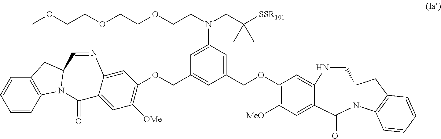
C1NC2=CC(OCC3=CC(N(CCOCCOCCOC)CC([SSR101])(C)C)=CC(COC4=C([OMe])C=C5C(=C4)N=CC4CC6=C(C=CC=C6)N4C5=O)=C3)=C([MeO])C=C2C(=O)N2C1CC1=C2C=CC=C1
